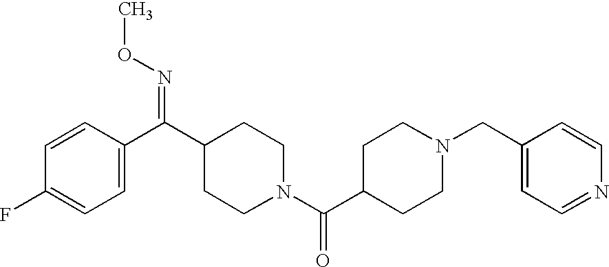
C1=CC(C(=NOC)C2CCN(C(=O)C3CCN(CC4=CC=NC=C4)CC3)CC2)=CC=C1F
